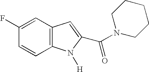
C12=C(C=CC(F)=C1)N([H])C(C(=O)N1CCCCC1)=C2
